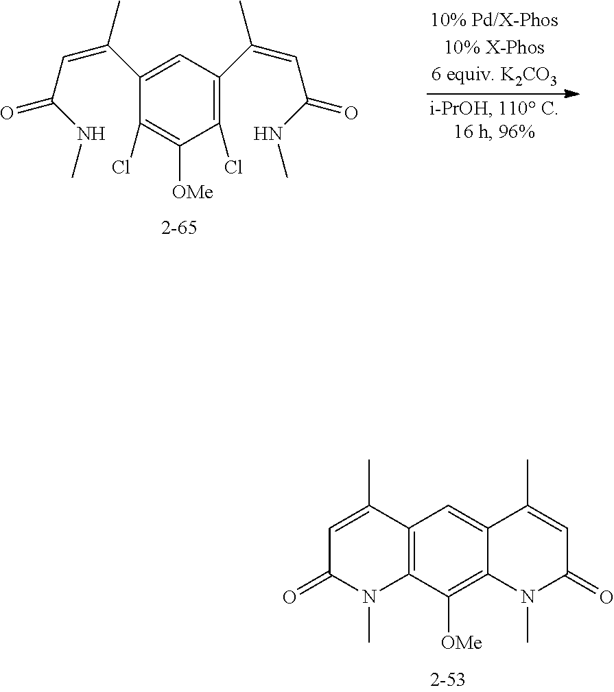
C1=C(C)C2=C(N(C)C1=O)C([OMe])=C1C(=C2)C(C)=CC(=O)N1C.C1(C(=CC(=O)NC)C)=CC(C(=CC(=O)NC)C)=C(Cl)C([OMe])=C1Cl
